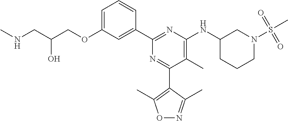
C1=C(OCC(CNC)O)C=C(C2=NC(NC3CCCN(S(C)(=O)=O)C3)=C(C)C(C3=C(C)ON=C3C)=N2)C=C1
